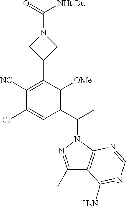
C1(C(C)N2N=C(C)C3=C2N=CN=C3N)=C([OMe])C(C2CN(C([NHt-Bu])=O)C2)=C([NC])C(Cl)=C1
